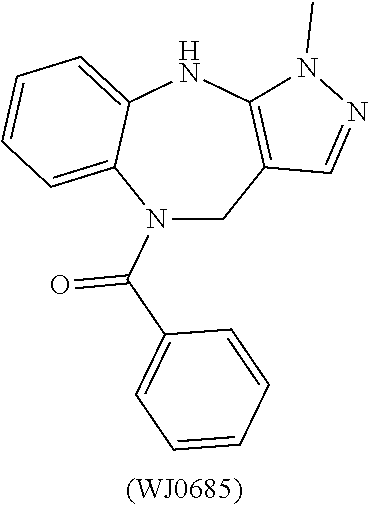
N1(C(=O)C2=CC=CC=C2)CC2=C(NC3=CC=CC=C13)N(C)N=C2
